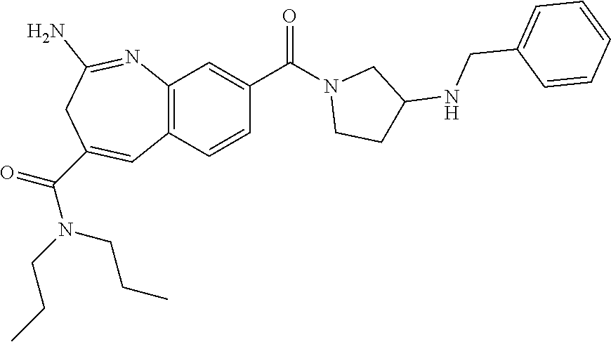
C12=C(C=CC(C(N3CCC(NCC4=CC=CC=C4)C3)=O)=C1)C=C(C(N(CCC)CCC)=O)CC(N)=N2
